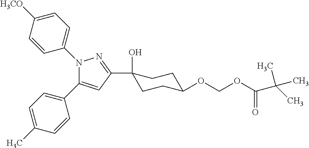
C1([H3CO])=CC=C(N2C(C3=CC=C(C)C=C3)=CC(C3(O)CCC(OCOC(C(C)(C)C)=O)CC3)=N2)C=C1
